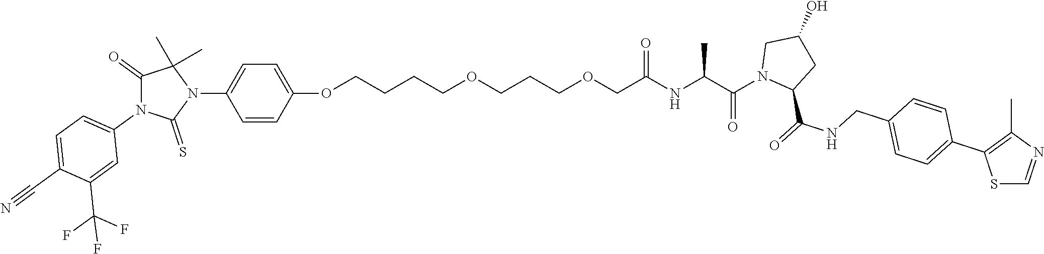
C1=CC(OCCCCOCCCOCC(NC(C(=O)N2C(C(NCC3=CC=C(C4=C(C)N=CS4)C=C3)=O)CC(O)C2)C)=O)=CC=C1N1C(C)(C)C(=O)N(C2=CC=C(C#N)C(C(F)(F)F)=C2)C1=S
